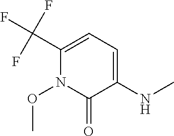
C1(C(F)(F)F)=CC=C(NC)C(=O)N1OC
